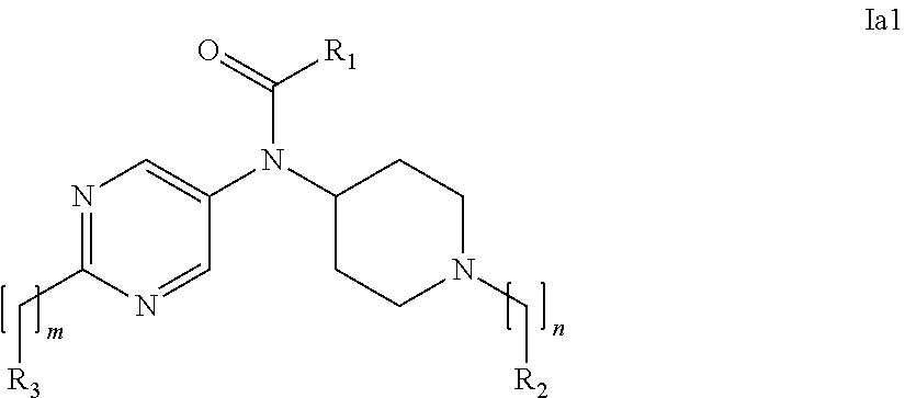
C1(N(C2=CN=C(C[R3])N=C2)C(=O)[R1])CCN(C[R2])CC1
